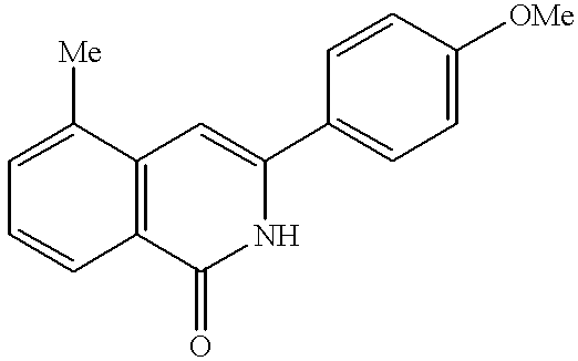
C1=C([Me])C2=C(C=C1)C(=O)NC(C1=CC=C([OMe])C=C1)=C2
